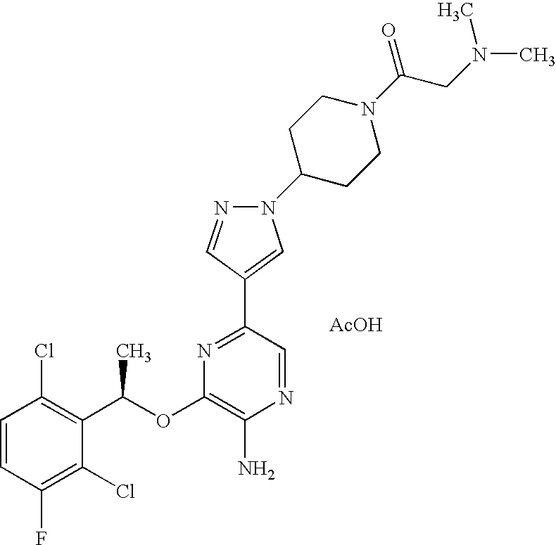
C1=CC(F)=C(Cl)C(C(C)OC2=C(N)N=CC(C3=CN(C4CCN(C(CN(C)C)=O)CC4)N=C3)=N2)=C1Cl.[AcOH]
